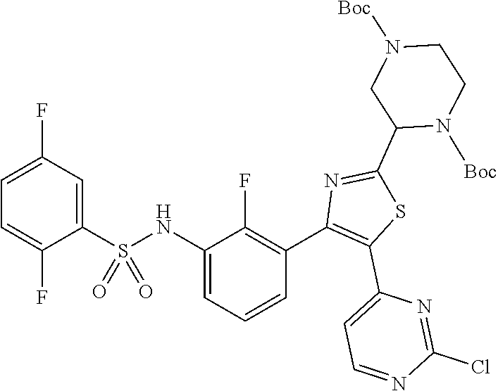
C1=C(F)C=C(S(NC2=CC=CC(C3=C(C4=CC=NC(Cl)=N4)SC(C4N([Boc])CCN([Boc])C4)=N3)=C2F)(=O)=O)C(F)=C1
